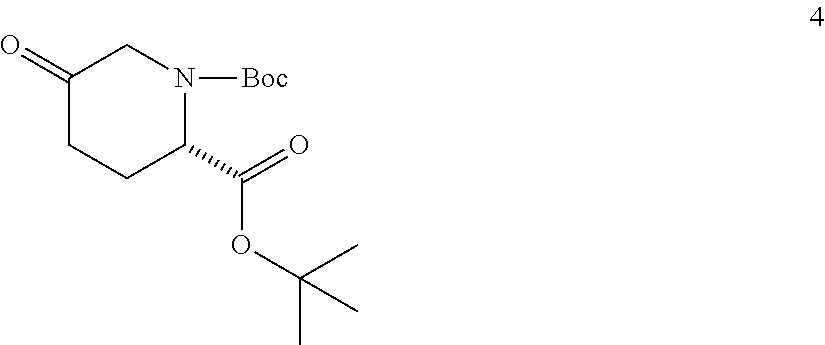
C1(=O)CCC(C(=O)OC(C)(C)C)N([Boc])C1
